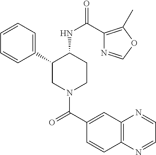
C1=CC=C(C2CN(C(C3=CC4=C(C=C3)N=CC=N4)=O)CCC2NC(=O)C2=C(C)OC=N2)C=C1
